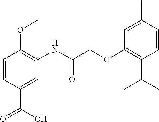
C1=CC(C(=O)O)=CC(NC(COC2=C(C(C)C)C=CC(C)=C2)=O)=C1OC
